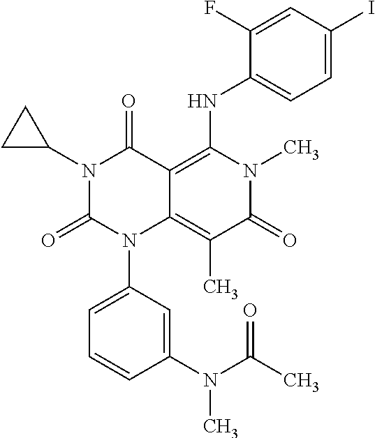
C1(N(C(C)=O)C)=CC(N2C3=C(C)C(=O)N(C)C(NC4=CC=C(I)C=C4F)=C3C(=O)N(C3CC3)C2=O)=CC=C1
